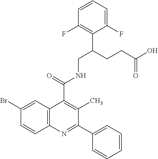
C1=CC(F)=C(C(CCC(O)=O)CNC(C2=C(C)C(C3=CC=CC=C3)=NC3=C2C=C(Br)C=C3)=O)C(F)=C1
